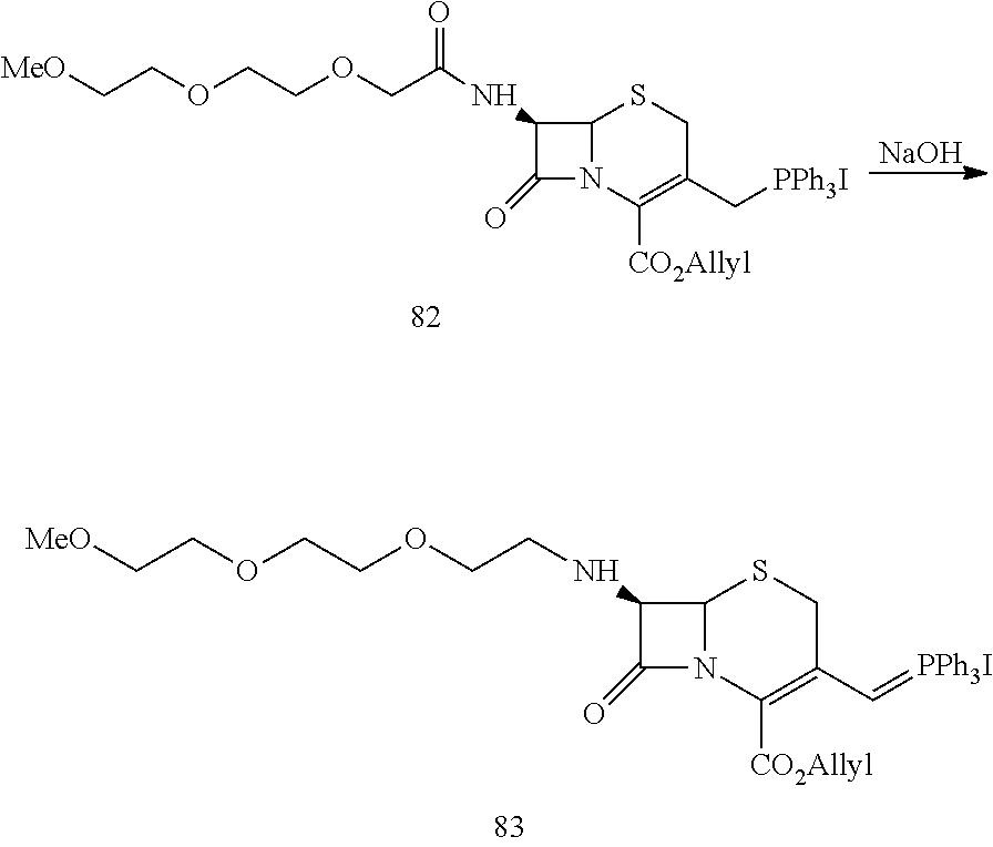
[MeO]CCOCCOCCNC1C(=O)N2C1SCC(C=[PPh3I])=C2[CO2Allyl].[MeO]CCOCCOCC(NC1C(=O)N2C1SCC(C[PPh3I])=C2[CO2Allyl])=O.[NaOH]
